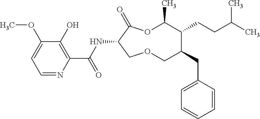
C1(O)=C(C(NC2C(=O)OC(C)C(CCC(C)C)C(CC3=CC=CC=C3)COC2)=O)N=CC=C1OC
